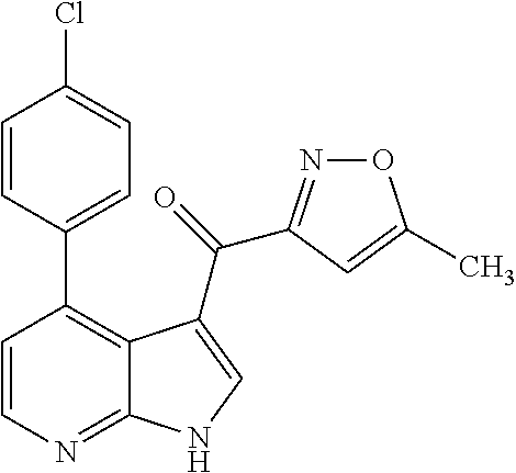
C1=CN=C2C(=C1C1=CC=C(Cl)C=C1)C(C(=O)C1=NOC(C)=C1)=CN2
